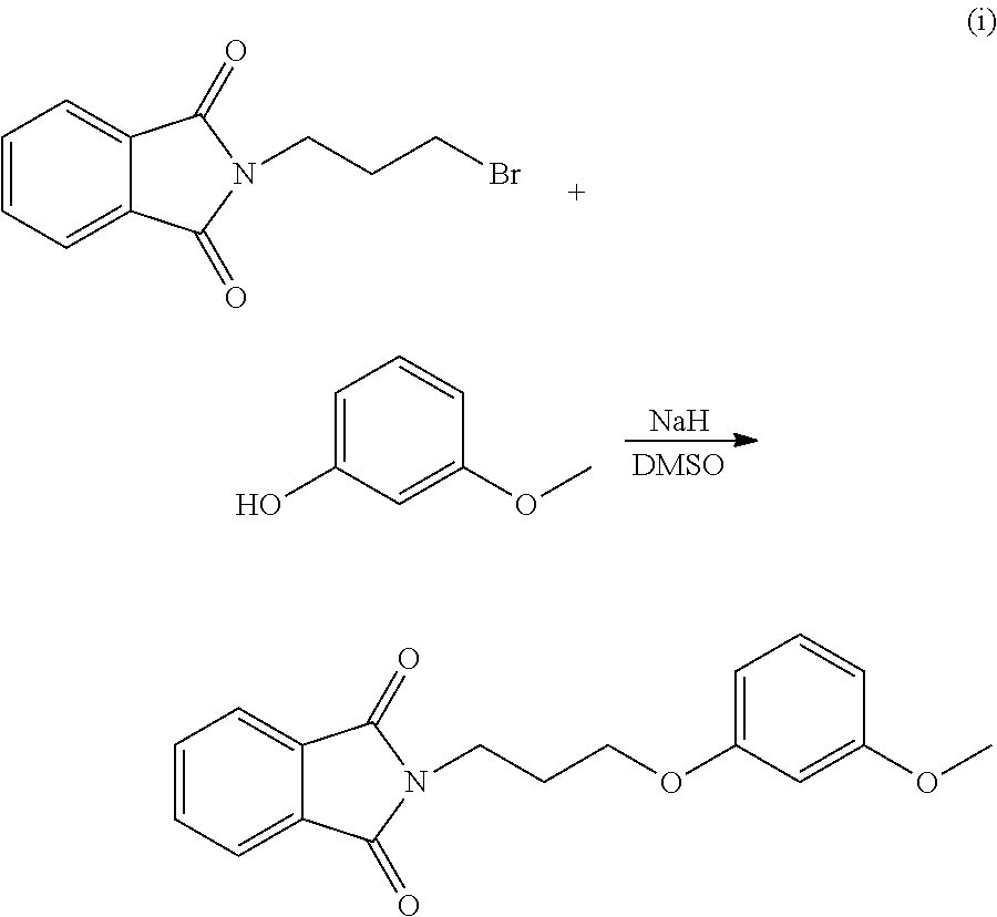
C1=CC=C2C(=C1)C(=O)N(CCCBr)C2=O.[Na].C1=C(O)C=C(OC)C=C1.C1=CC=C2C(=C1)C(=O)N(CCCOC1=CC=CC(OC)=C1)C2=O
